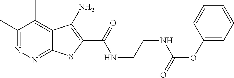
C1(C)=NN=C2C(=C1C)C(N)=C(C(=O)NCCNC(=O)OC1=CC=CC=C1)S2
